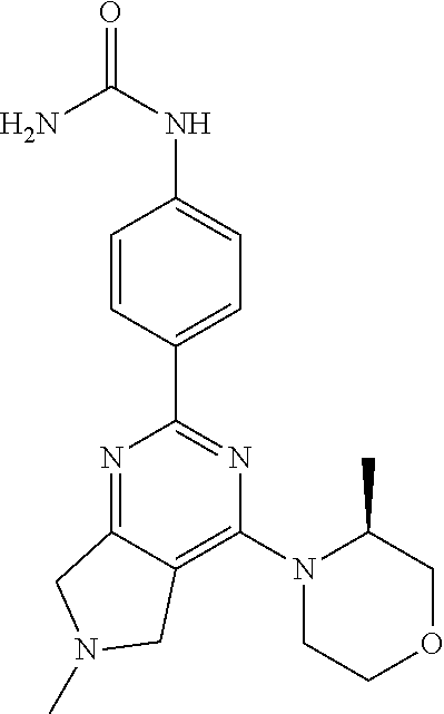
C1=CC(C2=NC(N3CCOCC3C)=C3C(=N2)CN(C)C3)=CC=C1NC(N)=O
